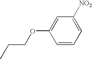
C1=C(OCCC)C=CC=C1[NO2]
